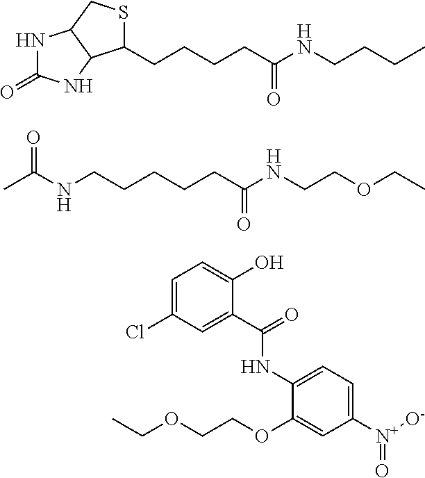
CCOCCOC1=CC([N+]([O-])=O)=CC=C1NC(C1=CC(Cl)=CC=C1O)=O.N1C(=O)NC2C1CSC2CCCCC(NCCCC)=O.CC(NCCCCCC(NCCOCC)=O)=O
